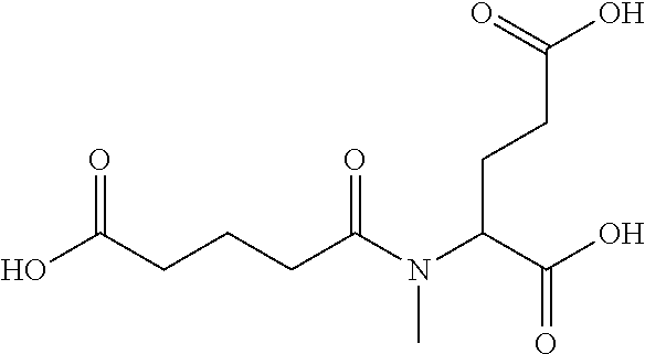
C(CCCC(N(C(C(O)=O)CCC(O)=O)C)=O)(O)=O
